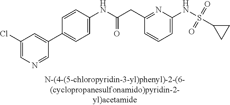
C1=C(NS(=O)(=O)C2CC2)N=C(CC(NC2=CC=C(C3=CC(Cl)=CN=C3)C=C2)=O)C=C1
